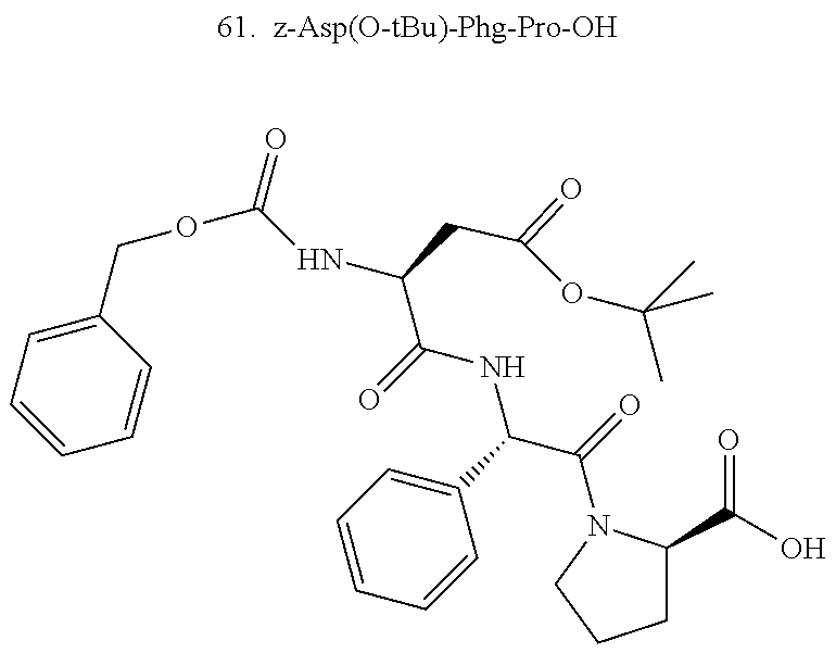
C1=CC=C(COC(NC(C(=O)NC(C(=O)N2C(C(O)=O)CCC2)C2=CC=CC=C2)CC(=O)OC(C)(C)C)=O)C=C1
